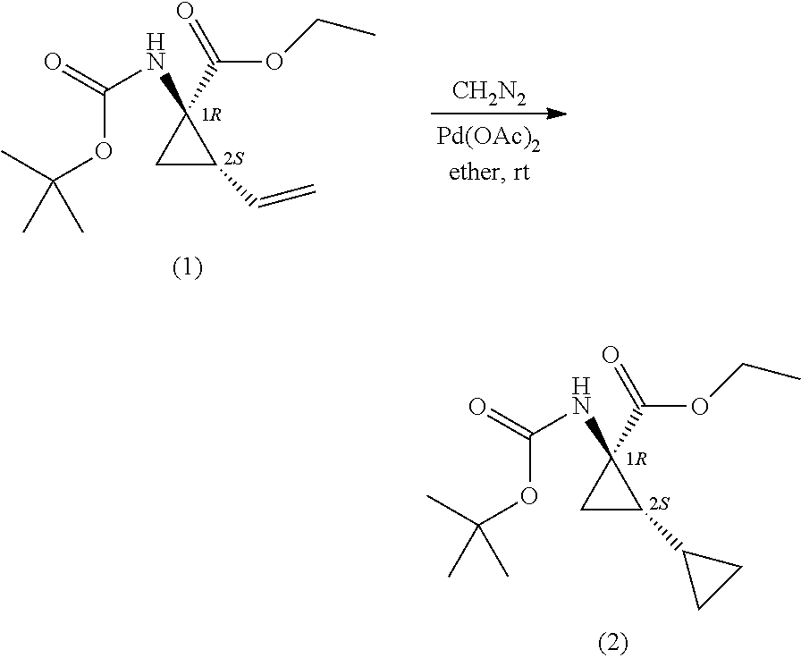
C1C(C2CC2)C1(C(OCC)=O)NC(=O)OC(C)(C)C.C1C(C=C)C1(C(OCC)=O)NC(=O)OC(C)(C)C.[CH2N2]
